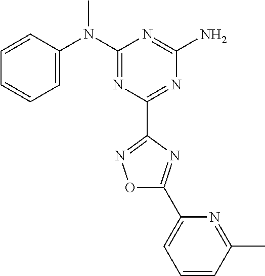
C1=CC(N(C2=NC(C3=NOC(C4=CC=CC(C)=N4)=N3)=NC(N)=N2)C)=CC=C1
